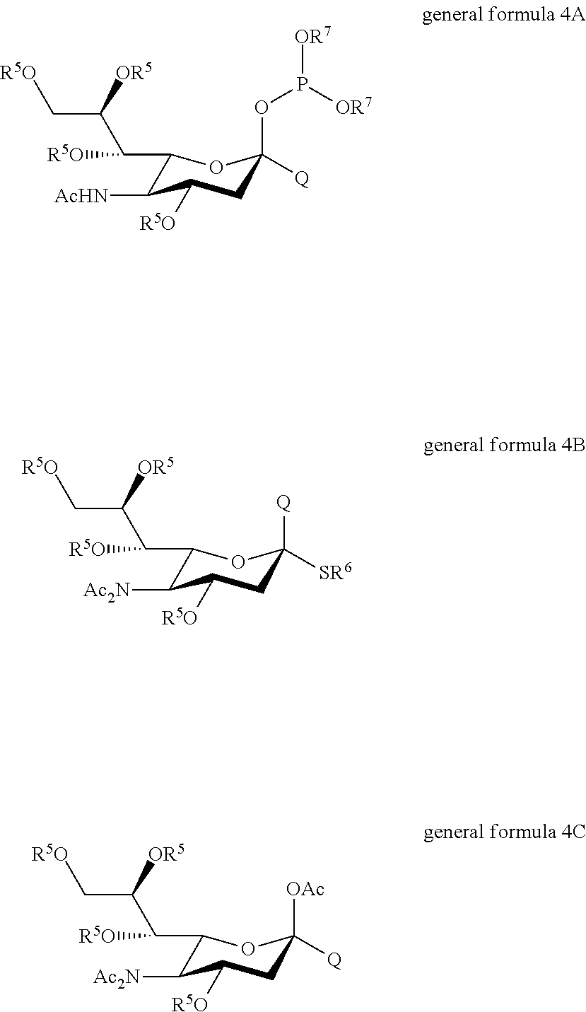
C1(C(C(C[R5O])[OR5])[R5O])C([AcHN])C([R5O])CC(OP([OR7])[OR7])([Q])O1.C1(C(C(C[R5O])[OR5])[R5O])C([Ac2N])C([R5O])CC([Q])([SR6])O1.C1(C(C(C[R5O])[OR5])[R5O])C([Ac2N])C([R5O])CC([OAc])([Q])O1
